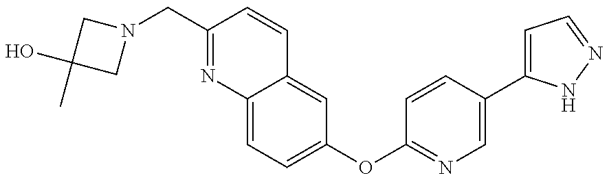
C12=CC=C(OC3=NC=C(C4=CC=NN4)C=C3)C=C1C=CC(CN1CC(C)(O)C1)=N2
